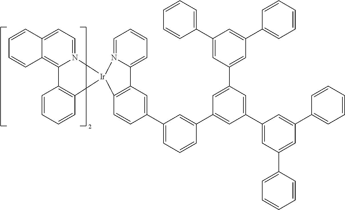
C12=CC=CC=N1[Ir]1(C3=C2C=C(C2=CC=CC(C4=CC(C5=CC(C6=CC=CC=C6)=CC(C6=CC=CC=C6)=C5)=CC(C5=CC(C6=CC=CC=C6)=CC(C6=CC=CC=C6)=C5)=C4)=C2)C=C3)N2=CC=C3C(=C2C2=C1C=CC=C2)C=CC=C3
